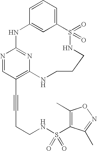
C1=CC=C2C=C1NC1=NC(=C(C#CCCNS(C3=C(C)ON=C3C)(=O)=O)C=N1)NCCCNS2(=O)=O
